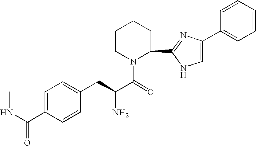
C1=C(C(NC)=O)C=CC(CC(C(=O)N2C(C3=NC(C4=CC=CC=C4)=CN3)CCCC2)N)=C1
